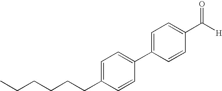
C1=CC(C([H])=O)=CC=C1C1=CC=C(CCCCCC)C=C1
